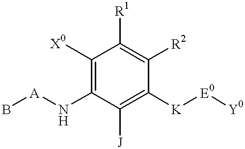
C1([X0])=C(N[A]B)C([J])=C([K][E0][Y0])C([R2])=C1[R1]
